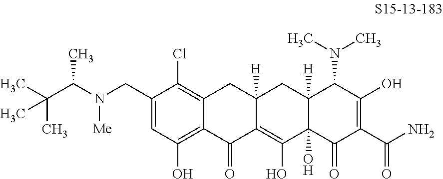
N(CC1=CC(O)=C2C(=C1Cl)CC1([H])C(=C(O)C3(O)C([H])(C1)C(N(C)C)C(O)=C(C(N)=O)C3=O)C2=O)(C(C(C)(C)C)C)[Me]
